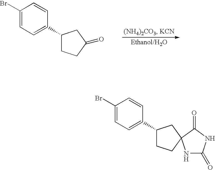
C1(Br)=CC=C(C2CCC(=O)C2)C=C1.C1(Br)=CC=C(C2CCC3(C2)NC(=O)NC3=O)C=C1
